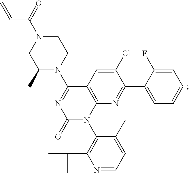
C1(Cl)=CC2=C(N=C1C1=CC=CC=C1F)N(C1=C(C(C)C)N=CC=C1C)C(=O)N=C2N1CCN(C(=O)C=C)CC1C
